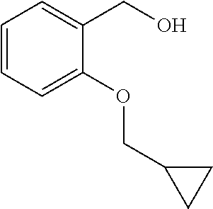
C1=CC=C(OCC2CC2)C(CO)=C1
